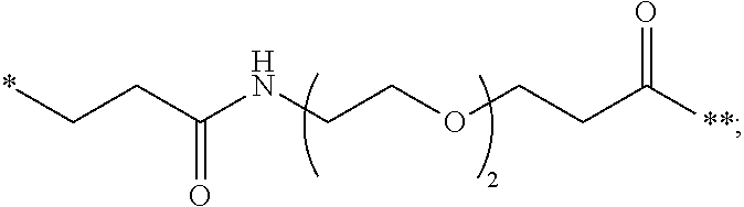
*CCC(NCCOCCC([**])=O)=O
